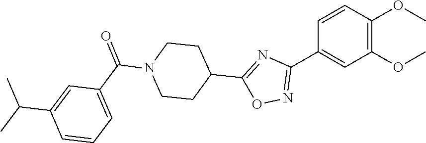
C1=CC(OC)=C(OC)C=C1C1=NOC(C2CCN(C(=O)C3=CC=CC(C(C)C)=C3)CC2)=N1
